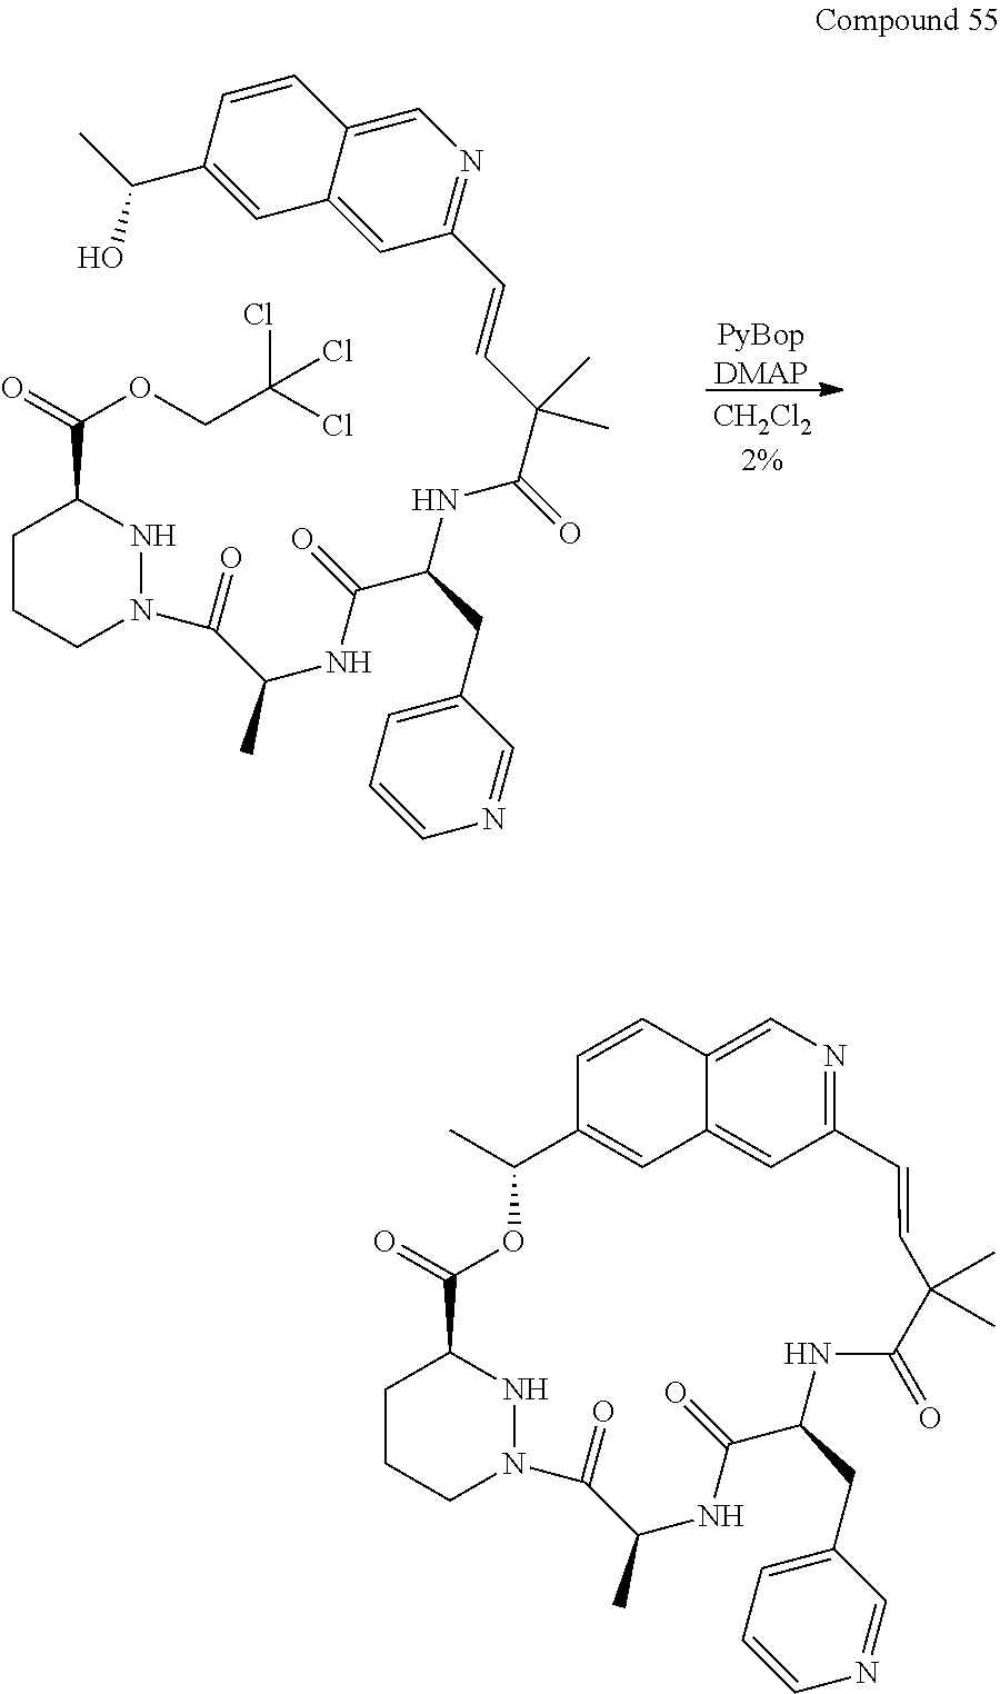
C1CCN(C(=O)C(NC(=O)C(NC(C(C=CC2=NC=C3C(=C2)C=C(C(C)O)C=C3)(C)C)=O)CC2=CC=CN=C2)C)NC1C(=O)OCC(Cl)(Cl)Cl.[PyBopDMAP].C1CCN2NC1C(=O)OC(C)C1=CC3=CC(=NC=C3C=C1)C=CC(C)(C)C(=O)NC(CC1=CC=CN=C1)C(=O)NC(C)C2=O
